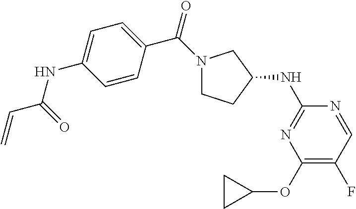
C1=C(NC(C=C)=O)C=CC(C(N2CCC(NC3=NC(OC4CC4)=C(F)C=N3)C2)=O)=C1
